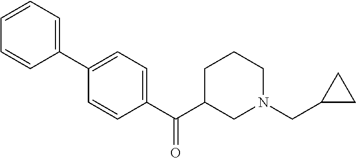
C1=CC=C(C2=CC=C(C(=O)C3CN(CC4CC4)CCC3)C=C2)C=C1
